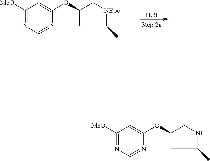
Cl.C1([MeO])=NC=NC(OC2CC(C)[NBoc]C2)=C1.O(C1=CC([MeO])=NC=N1)C1CC(C)NC1
